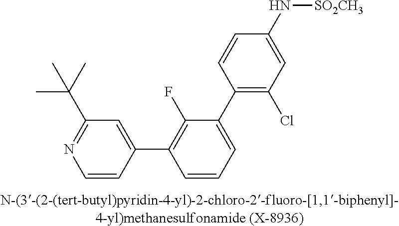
C1=CC(C2=C(F)C(C3=C(Cl)C=C(N[SO2CH3])C=C3)=CC=C2)=CC(C(C)(C)C)=N1
